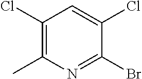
C1(Cl)=C(C)N=C(Br)C(Cl)=C1
